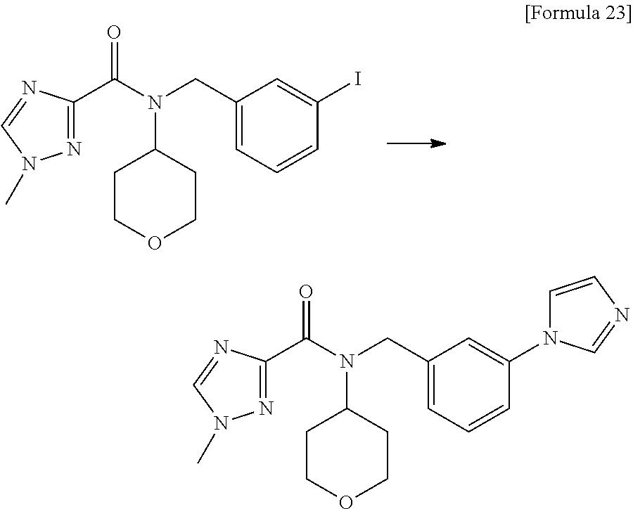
O=C(C1=NN(C)C=N1)N(C1CCOCC1)CC1=CC=CC(I)=C1.O=C(C1=NN(C)C=N1)N(C1CCOCC1)CC1=CC=CC(N2C=CN=C2)=C1
